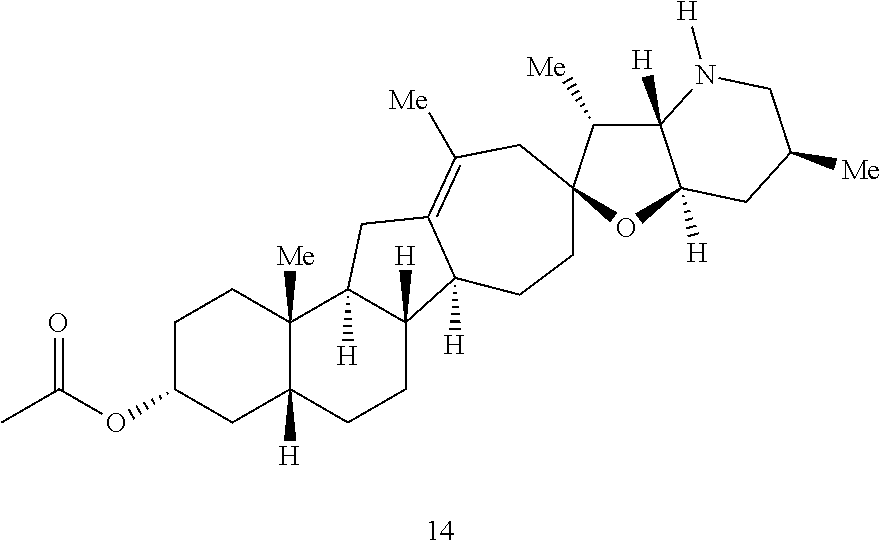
C1C(OC(=O)C)CC2([H])C([Me])(C1)C1([H])C([H])(CC2)C2([H])C(=C([Me])CC3(CC2)C([Me])C2([H])C([H])(O3)CC([Me])CN2[H])C1
